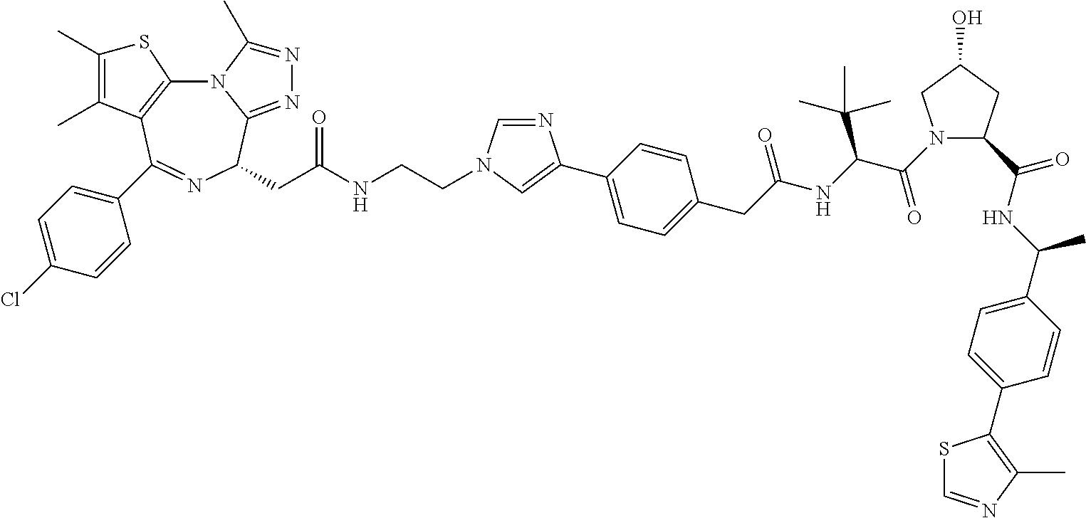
N12C3=C(C(C4=CC=C(Cl)C=C4)=NC(CC(=O)NCCN4C=NC(C5=CC=C(CC(NC(C(N6C(C(NC(C7=CC=C(C8=C(C)N=CS8)C=C7)C)=O)CC(O)C6)=O)C(C)(C)C)=O)C=C5)=C4)C1=NN=C2C)C(C)=C(C)S3
